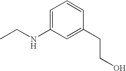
C1=C(NCC)C=C(CCO)C=C1
